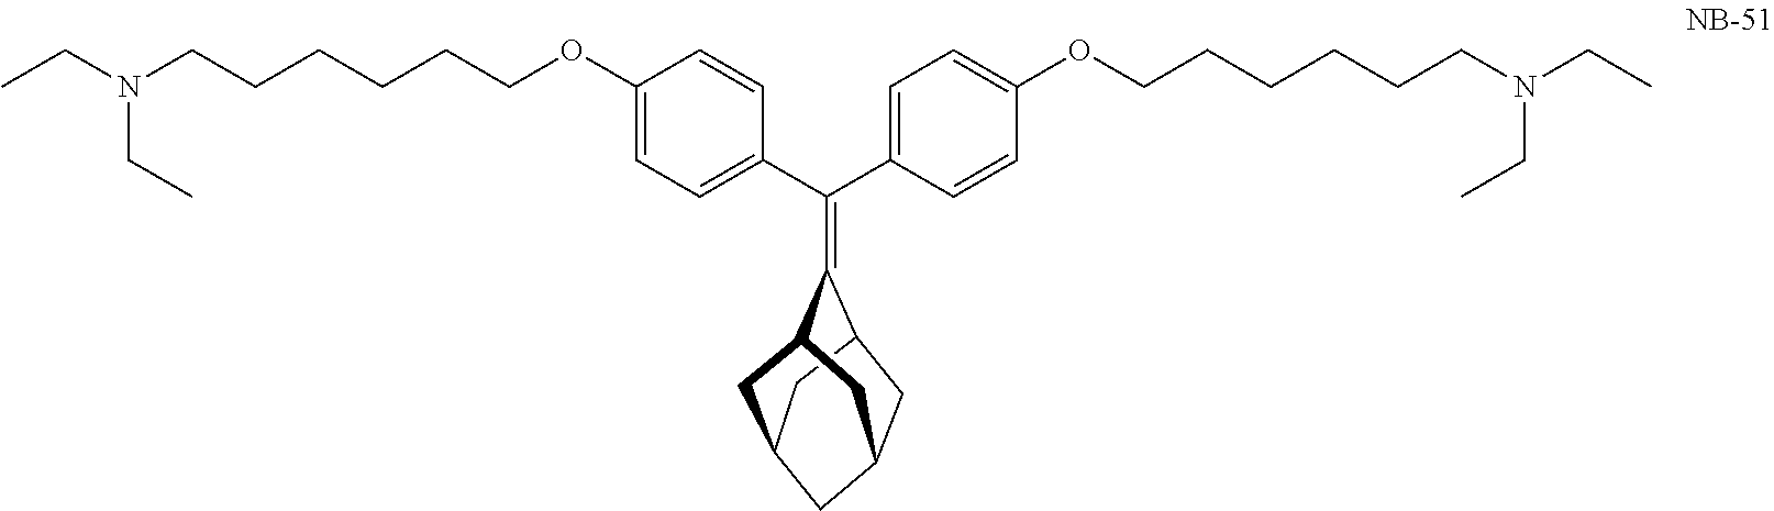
C(C1=CC=C(OCCCCCCN(CC)CC)C=C1)(C1=CC=C(OCCCCCCN(CC)CC)C=C1)=C1C2CC3CC1CC(C2)C3
